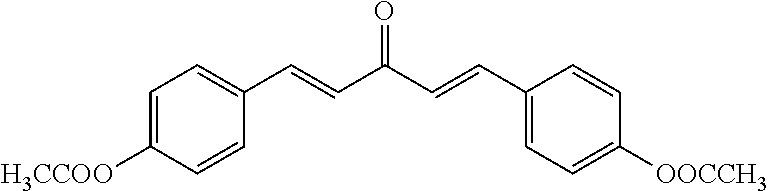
C1=CC(C=CC(=O)C=CC2=CC=C([H3CCOO])C=C2)=CC=C1[OOCCH3]
